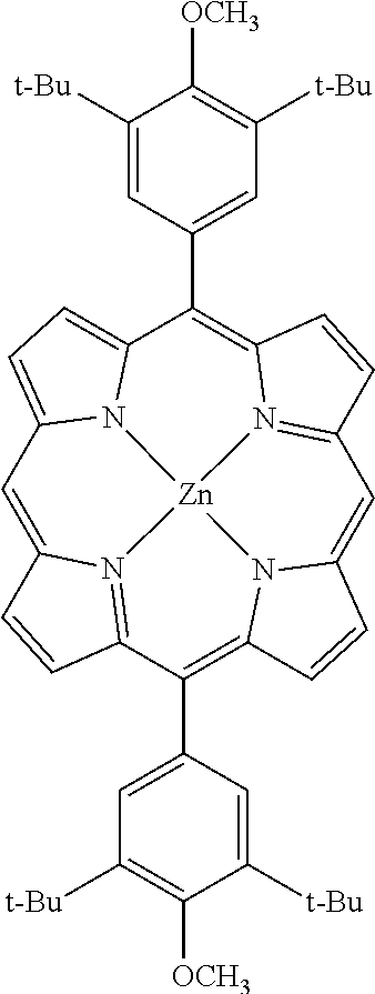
C1=C2N3=C(C(C4=CC([t-Bu])=C([OCH3])C([t-Bu])=C4)=C4N5C(=CC6=N7C(=C(C8=CC([t-Bu])=C([OCH3])C([t-Bu])=C8)C8=CC=C1N8[Zn]753)C=C6)C=C4)C=C2
